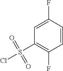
ClS(C1=C(F)C=CC(F)=C1)(=O)=O
